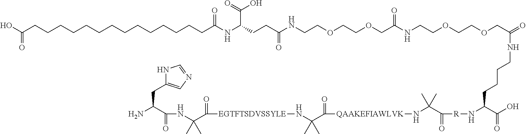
N1C(CC(N)C(=O)NC(C([EGTFTSDVSSYLE]NC(C([QAAKEFIAWLVK]NC(C([R]NC(C(O)=O)CCCCNC(=O)COCCOCCNC(COCCOCCNC(CCC(NC(CCCCCCCCCCCCCCC(O)=O)=O)C(=O)O)=O)=O)=O)(C)C)=O)(C)C)=O)(C)C)=CN=C1
